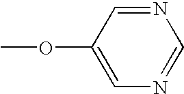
N1=CC(OC)=CN=C1
